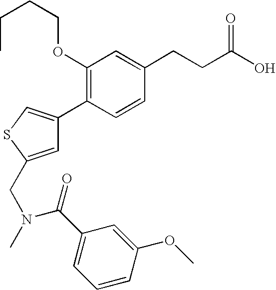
C1(OCCCC)=C(C2=CSC(CN(C)C(C3=CC=CC(OC)=C3)=O)=C2)C=CC(CCC(O)=O)=C1
